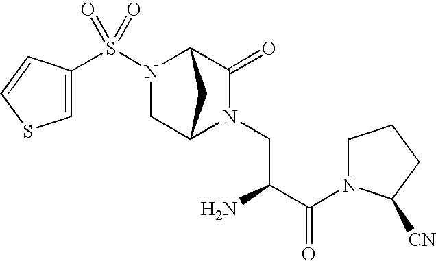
C1(S(=O)(=O)N2CC3N(CC(C(N4C([CN])CCC4)=O)N)C(=O)C2C3)=CSC=C1
